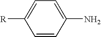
[R]C1=CC=C(N)C=C1
